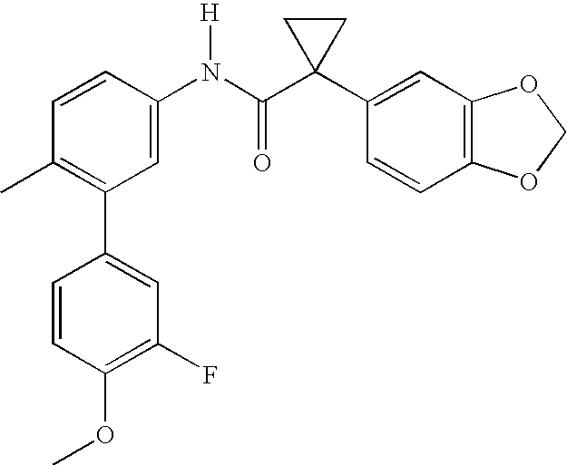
C1(C2=C(C)C=CC(N(C(C3(C4=CC5=C(C=C4)OCO5)CC3)=O)[H])=C2)=CC(F)=C(OC)C=C1
